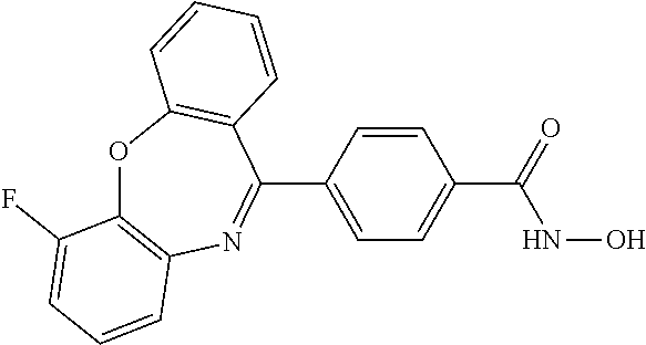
O=C(C1=CC=C(C2=NC3=C(OC4=C2C=CC=C4)C(F)=CC=C3)C=C1)NO
